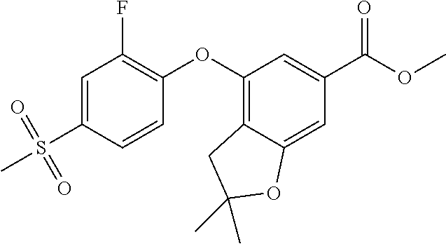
C1=C(S(C)(=O)=O)C=CC(OC2=C3C(=CC(C(OC)=O)=C2)OC(C)(C)C3)=C1F
